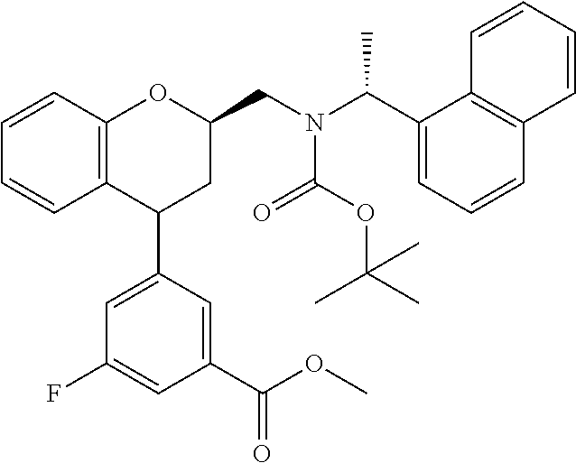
C12=C(C=CC=C1)OC(CN(C(C1=CC=CC3=C1C=CC=C3)C)C(OC(C)(C)C)=O)CC2C1=CC(F)=CC(C(OC)=O)=C1
